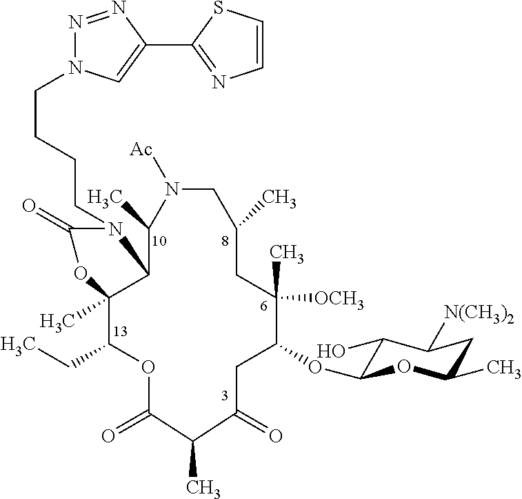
C(CCCN1C(=O)OC2(C)C(CC)OC(=O)C(C)C(=O)CC(OC3C(O)C([N(CH3)2])CC(C)O3)C(C)([OCH3])CC(C)CN([Ac])C(C)C12)N1N=NC(C2=NC=CS2)=C1
